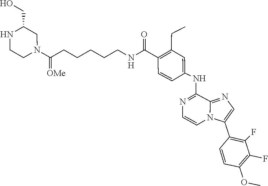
N1=C(NC2=CC(CC)=C(C(NCCCCCC(N3CC(CO)NCC3)=[OMe])=O)C=C2)C2=NC=C(C3=C(F)C(F)=C(OC)C=C3)N2C=C1
